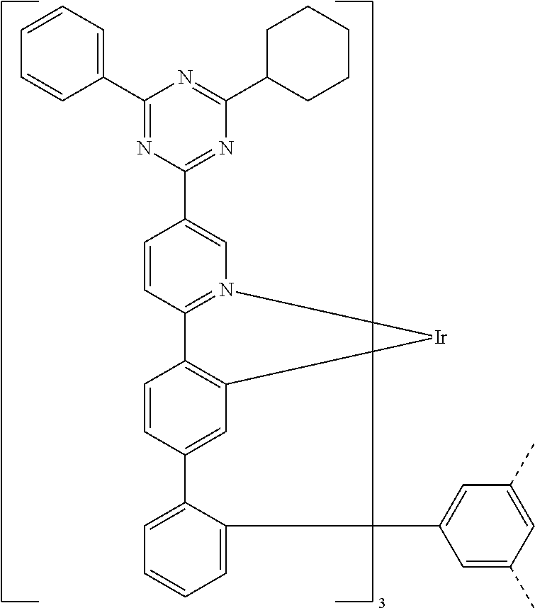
C1=C(C2=CC3=C(C=C2)C2=N(C=C(C4=NC(C5CCCCC5)=NC(C5=CC=CC=C5)=N4)C=C2)[Ir]3)C(C2=CC(C)=CC(C)=C2)=CC=C1
